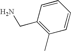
C1=CC(CN)=C(C)C=C1
